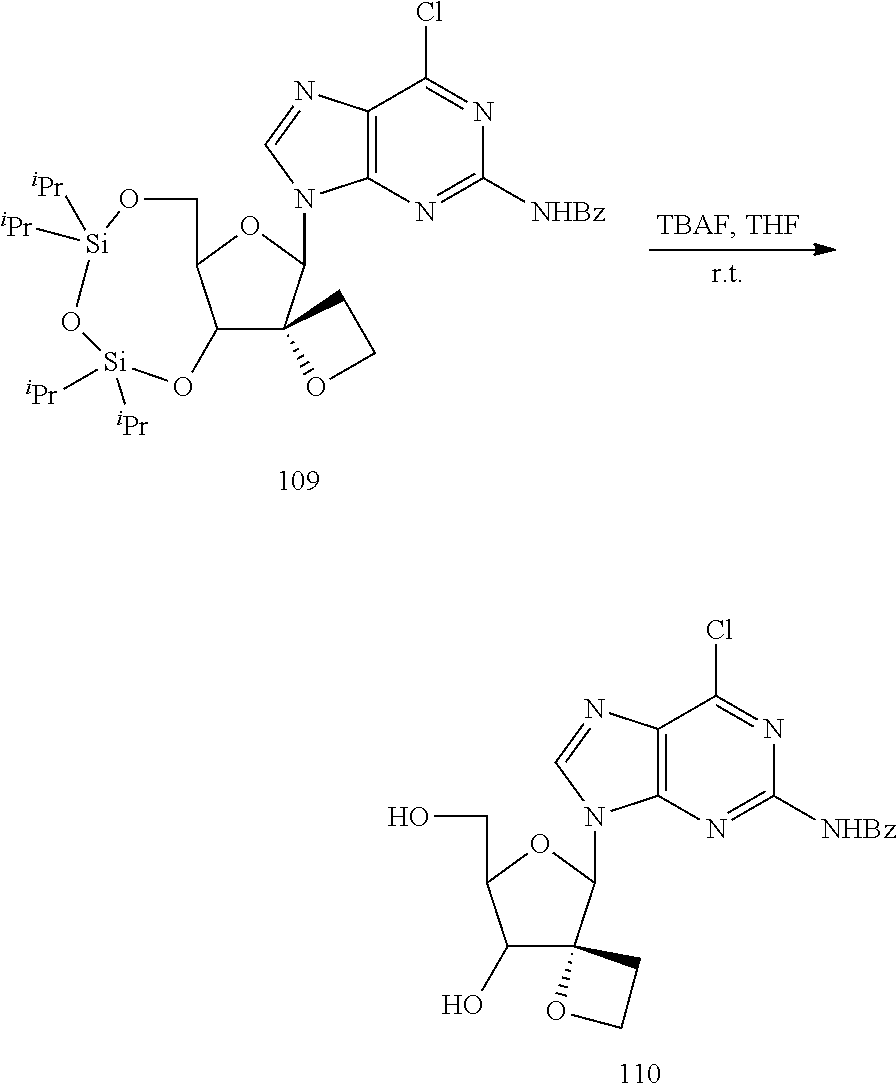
C12=C(N=C([NHBz])N=C1Cl)N(C1C3(C(O)C(CO)O1)OCC3)C=N2.C12=C(N=C([NHBz])N=C1Cl)N(C1C3(C4C(O1)CO[Si]([iPr])([iPr])O[Si]([iPr])([iPr])O4)OCC3)C=N2
